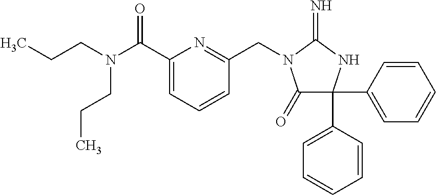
C1=CC(C2(C3=CC=CC=C3)C(=O)N(CC3=NC(C(N(CCC)CCC)=O)=CC=C3)C(=N)N2)=CC=C1
